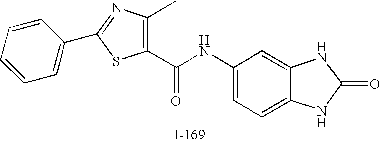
C1(C(NC2=CC=C3C(=C2)NC(=O)N3)=O)=C(C)N=C(C2=CC=CC=C2)S1
